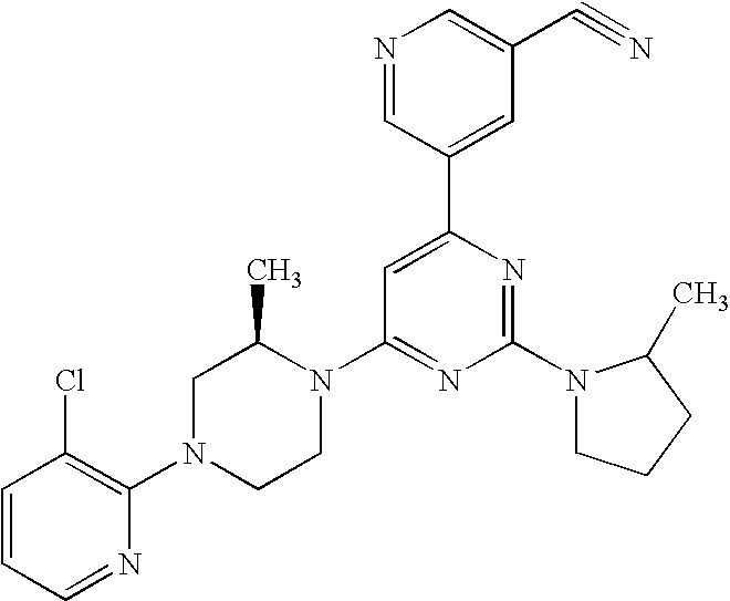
C1=CC=NC(N2CCN(C3=NC(N4CCCC4C)=NC(C4=CC(C#N)=CN=C4)=C3)C(C)C2)=C1Cl
